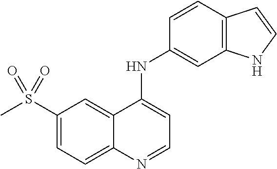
C1(S(C)(=O)=O)=CC=C2C(=C1)C(NC1=CC3=C(C=C1)C=CN3)=CC=N2
